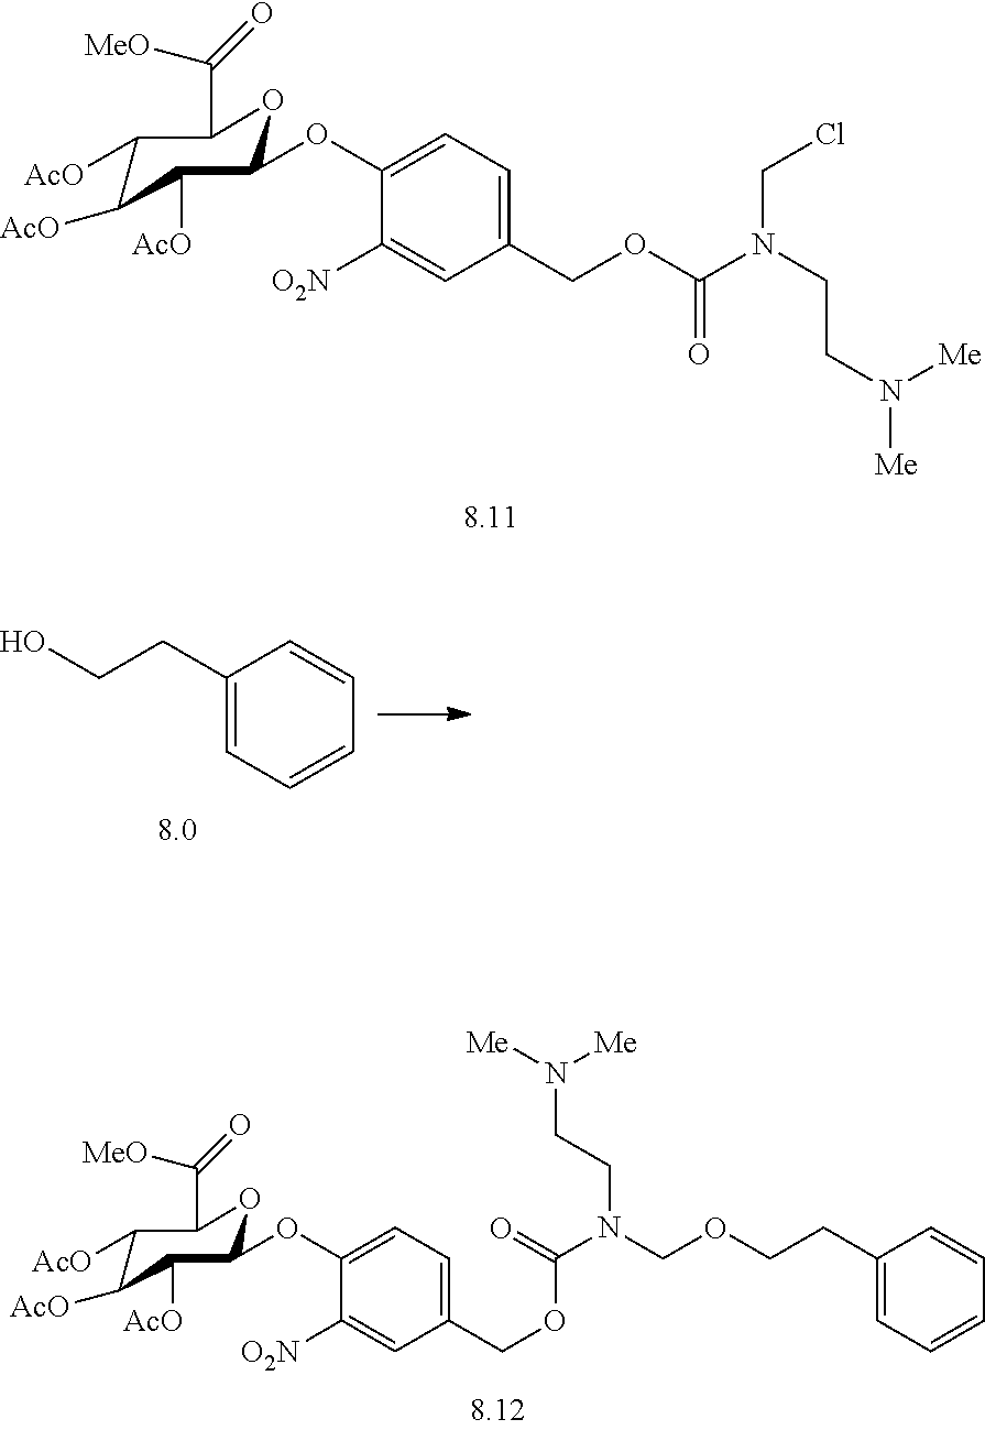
C1(CCO)=CC=CC=C1.C1([AcO])C([AcO])C([AcO])C(OC2=CC=C(COC(N(CCN([Me])[Me])CCl)=O)C=C2[O2N])OC1C([MeO])=O.C1([AcO])C([AcO])C([AcO])C(OC2=CC=C(COC(N(COCCC3=CC=CC=C3)CCN([Me])[Me])=O)C=C2[O2N])OC1C([MeO])=O
